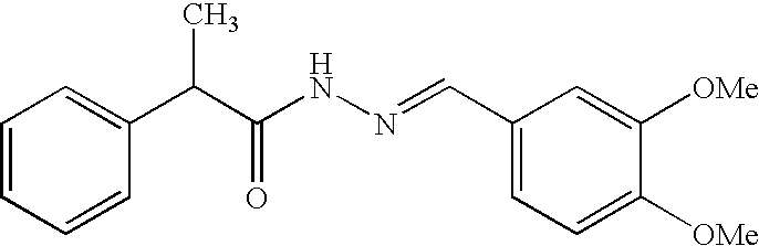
C1=CC=CC(C(C(NN=CC2=CC=C([OMe])C([OMe])=C2)=O)C)=C1
